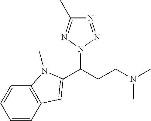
C(CCN(C)C)(N1N=NC(C)=N1)C1=CC2=C(C=CC=C2)N1C
